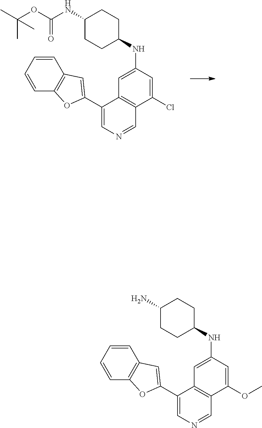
C1(Cl)=CC(NC2CCC(NC(OC(C)(C)C)=O)CC2)=CC2=C1C=NC=C2C1=CC2=C(O1)C=CC=C2.C1(OC)=CC(NC2CCC(N)CC2)=CC2=C1C=NC=C2C1=CC2=C(O1)C=CC=C2
